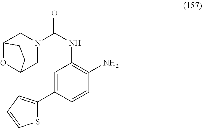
S1C(C2=CC(NC(=O)N3CC4OC(C3)CC4)=C(N)C=C2)=CC=C1
